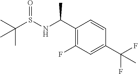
C1(C(NS(C(C)(C)C)=O)C)=C(F)C=C(C(F)(F)C)C=C1
